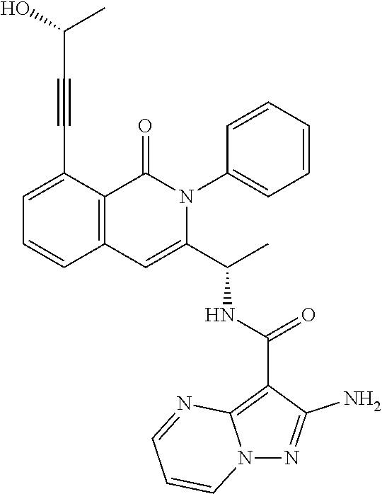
C1=C(C#CC(C)O)C2=C(C=C1)C=C(C(C)NC(C1=C3N(N=C1N)C=CC=N3)=O)N(C1=CC=CC=C1)C2=O
